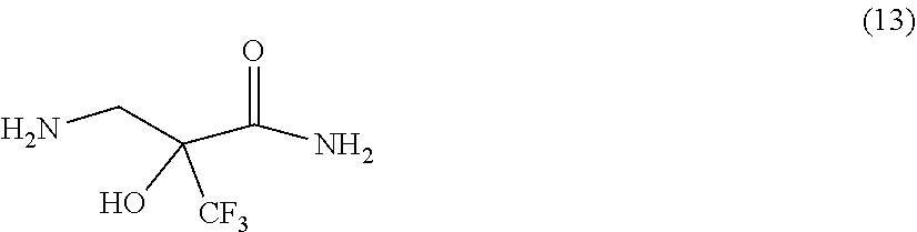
NCC(C(N)=O)([CF3])O
